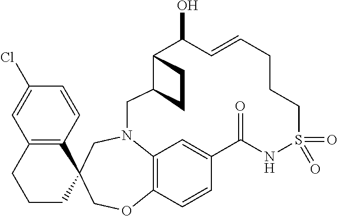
C12=C3C=CC(=C1)C(=O)NS(=O)(=O)CCCC=CC(O)C1C(CC1)CN2CC1(CO3)C2=C(CCC1)C=C(Cl)C=C2
